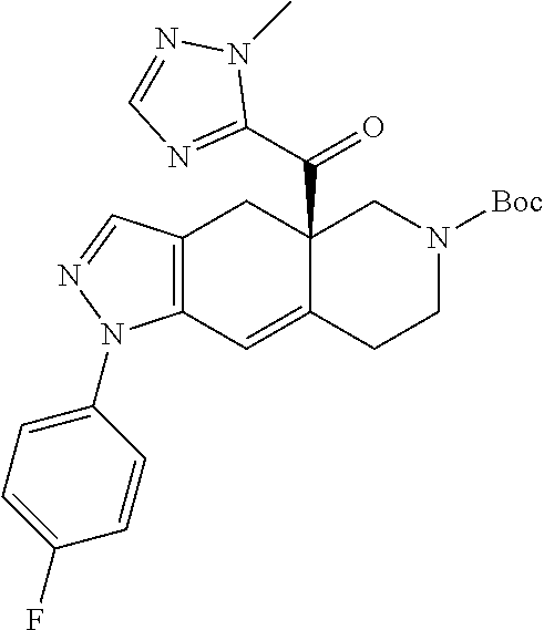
C12=C(C=C3C(C(C4=NC=NN4C)=O)(C1)CN([Boc])CC3)N(C1=CC=C(F)C=C1)N=C2
